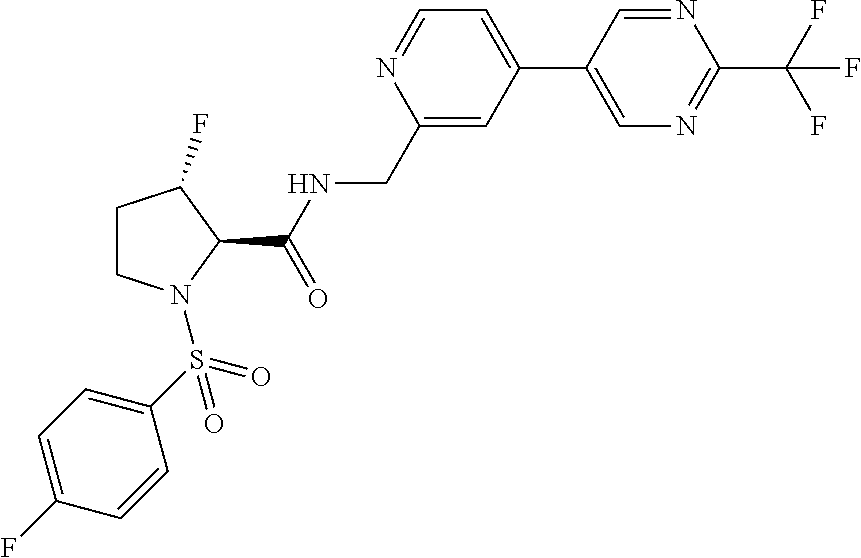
C1(CNC(C2C(F)CCN2S(=O)(=O)C2=CC=C(F)C=C2)=O)=CC(C2=CN=C(C(F)(F)F)N=C2)=CC=N1
